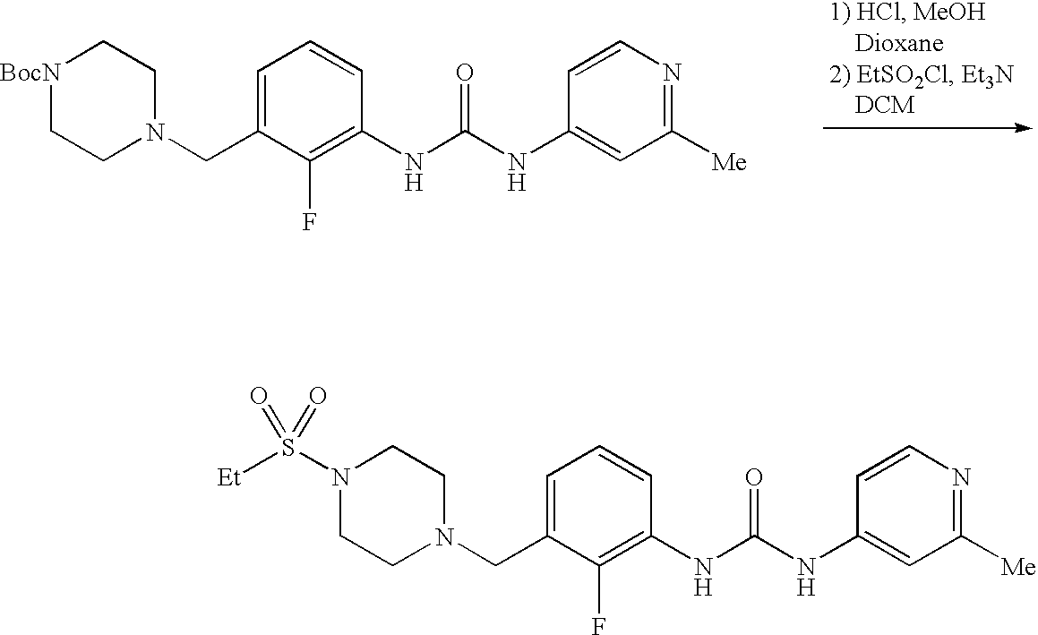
[BocN]1CCN(CC2=CC=CC(NC(NC3=CC([Me])=NC=C3)=O)=C2F)CC1.N1(S([Et])(=O)=O)CCN(CC2=CC=CC(NC(NC3=CC([Me])=NC=C3)=O)=C2F)CC1
